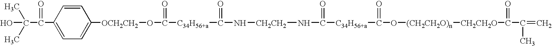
C1(C(C(O)(C)C)=O)=CC=C([OCH2CH2]OC(=O)[C34H56+a]C(N[CH2CH2]NC([C34H56+a]C(O[(CH2CH2O)n][CH2CH2O]C(C(=C)C)=O)=O)=O)=O)C=C1
